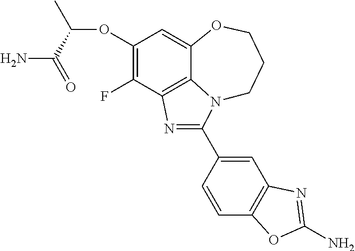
C1(OC(C)C(=O)N)=C(F)C2=C3C(=C1)OCCCN3C(C1=CC3=C(C=C1)OC(N)=N3)=N2
